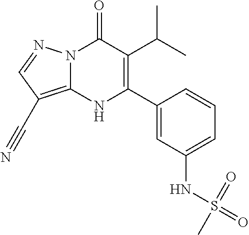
N12C(=C(C#N)C=N1)NC(C1=CC(NS(=O)(C)=O)=CC=C1)=C(C(C)C)C2=O
